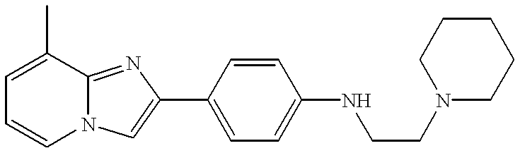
N12C(=NC(C3=CC=C(NCCN4CCCCC4)C=C3)=C1)C(C)=CC=C2
